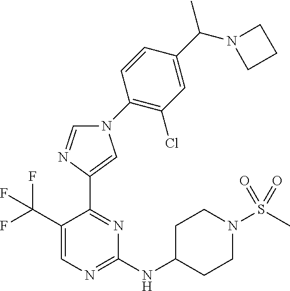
C1(NC2CCN(S(C)(=O)=O)CC2)=NC=C(C(F)(F)F)C(C2=CN(C3=C(Cl)C=C(C(N4CCC4)C)C=C3)C=N2)=N1
